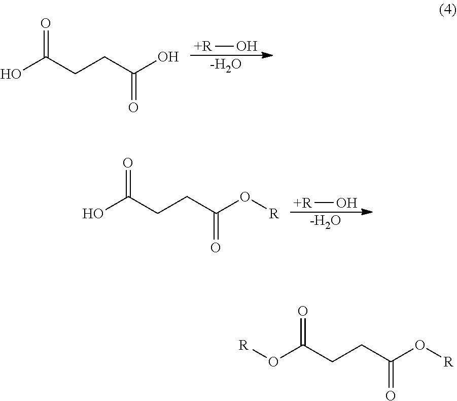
[+R]O.[-H2O].C(CCC(O)=O)(O)=O.[+R]O.[-H2O].C(CCC(O[R])=O)(O)=O.C(CCC(O[R])=O)(O[R])=O
